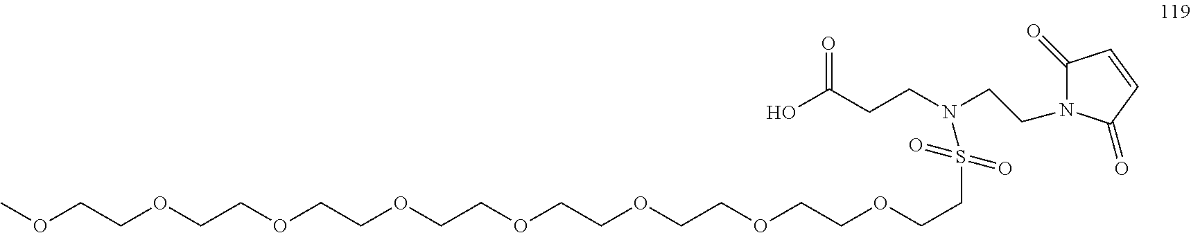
COCCOCCOCCOCCOCCOCCOCCOCCS(N(CCN1C(=O)C=CC1=O)CCC(=O)O)(=O)=O
